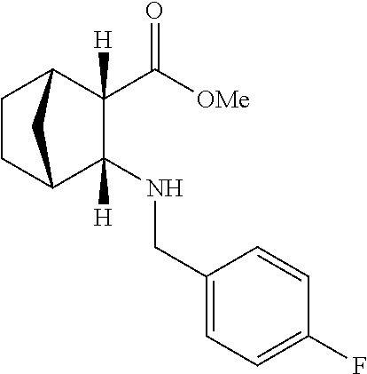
N(C1([H])C2CCC(C1(C([OMe])=O)[H])C2)CC1=CC=C(F)C=C1
